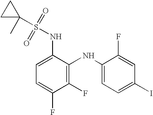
C1(F)=C(NC2=CC=C(I)C=C2F)C(NS(C2(C)CC2)(=O)=O)=CC=C1F
